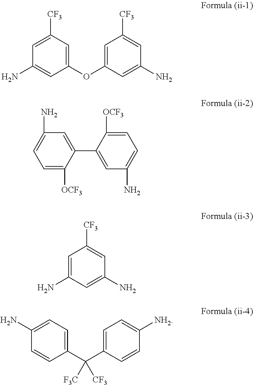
C1=C([CF3])C=C(OC2=CC([CF3])=CC(N)=C2)C=C1N.C1(C2=CC(N)=CC=C2[OCF3])=CC(N)=CC=C1[OCF3].C1=C(N)C=C(N)C=C1[CF3].C1(N)=CC=C(C(C2=CC=C([NH2])C=C2)([F3C])[CF3])C=C1
